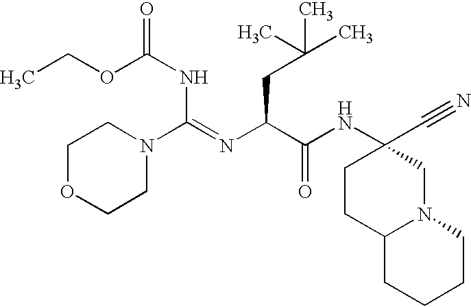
C1OCCN(C(=NC(C(NC2(C#N)CCC3N(C2)CCCC3)=O)CC(C)(C)C)NC(=O)OCC)C1
